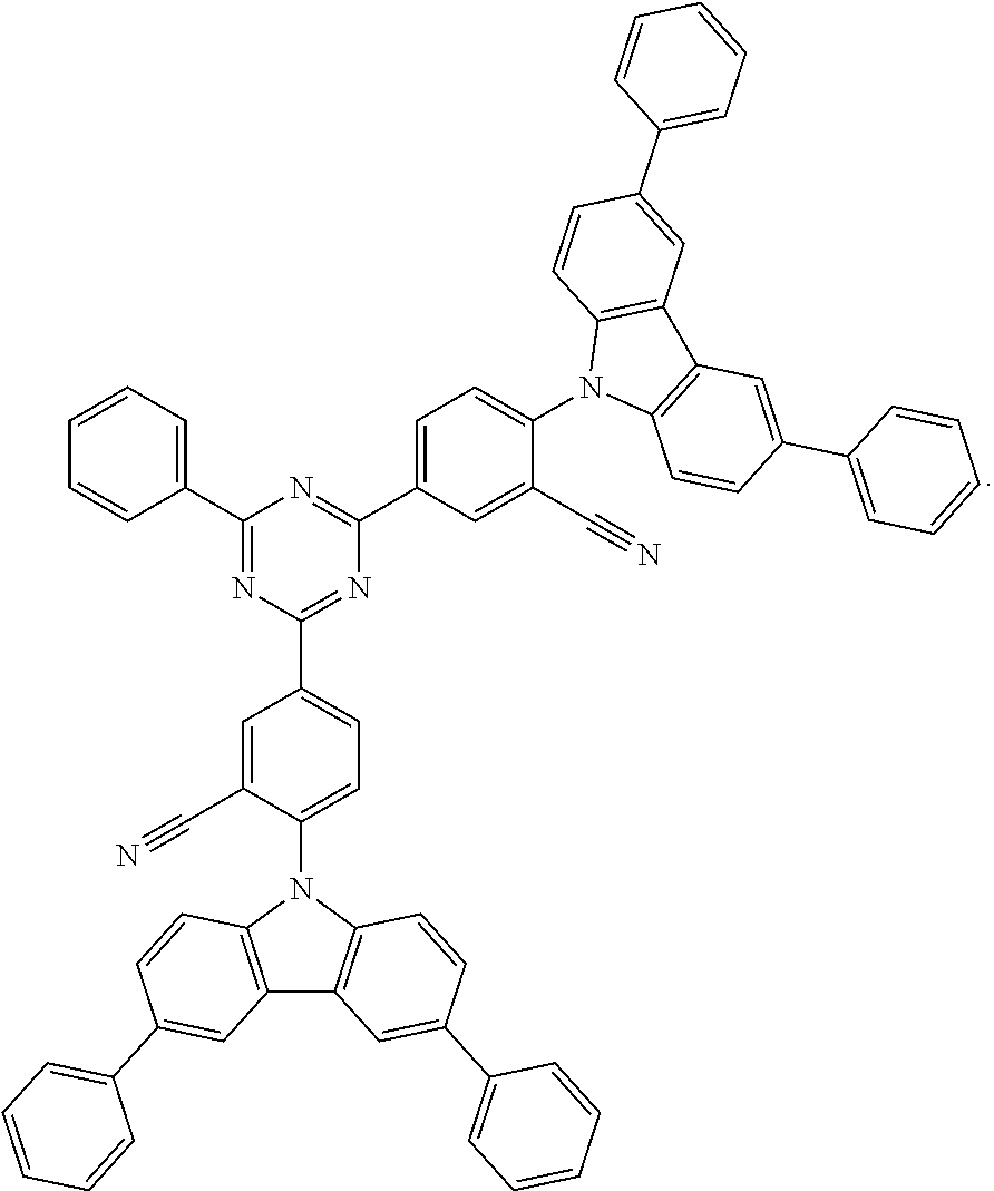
C1=C(C#N)C(N2C3=C(C4=C2C=CC(C2=CC=CC=C2)=C4)C=C(C2=CC=CC=C2)C=C3)=CC=C1C1=NC(C2=CC=C(N3C4=C(C5=C3C=CC(C3=CC=CC=C3)=C5)C=C(C3=CC=CC=C3)C=C4)C(C#N)=C2)=NC(C2=CC=CC=C2)=N1
